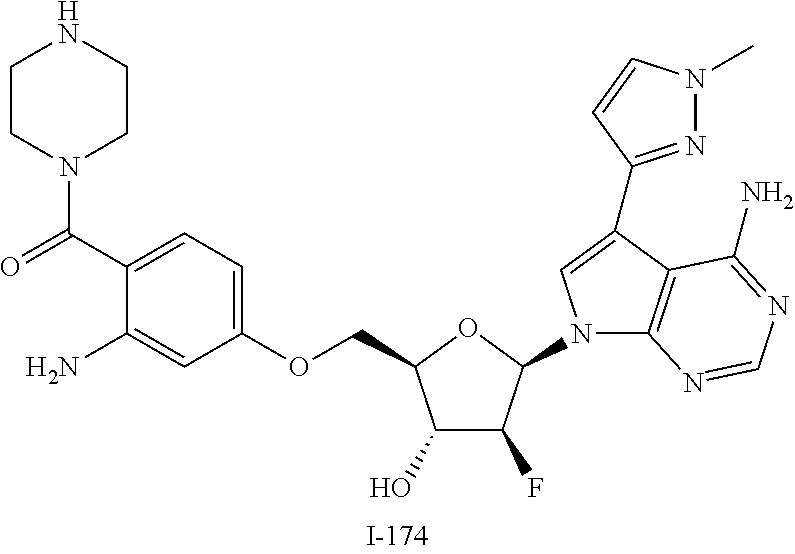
C1(O)C(F)C(N2C3=C(C(C4=NN(C)C=C4)=C2)C(N)=NC=N3)OC1COC1=CC=C(C(N2CCNCC2)=O)C(N)=C1
